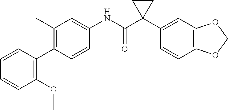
C1=CC(C2=C(OC)C=CC=C2)=C(C)C=C1NC(C1(C2=CC3=C(C=C2)OCO3)CC1)=O
